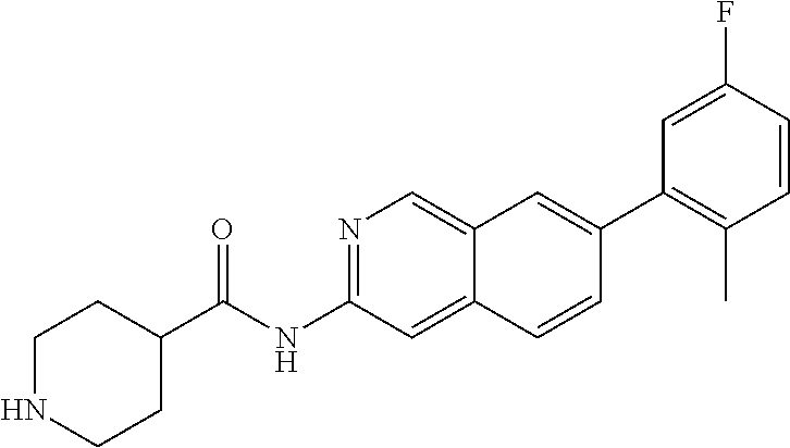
C1(C2=CC3=CN=C(NC(C4CCNCC4)=O)C=C3C=C2)=C(C)C=CC(F)=C1
